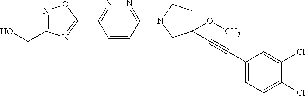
OCC1=NOC(C2=NN=C(N3CCC(OC)(C#CC4=CC=C(Cl)C(Cl)=C4)C3)C=C2)=N1
